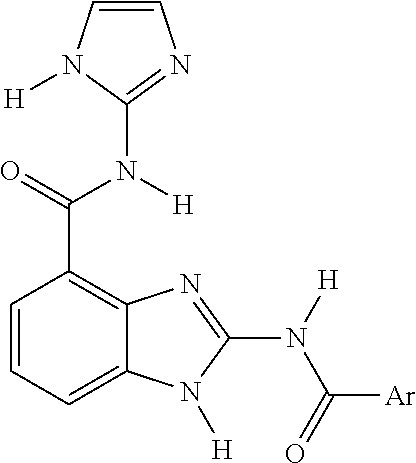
C1=CC=C2C(=C1C(N(C1=NC=CN1[H])[H])=O)N=C(N([H])C(=O)[Ar])N2[H]
